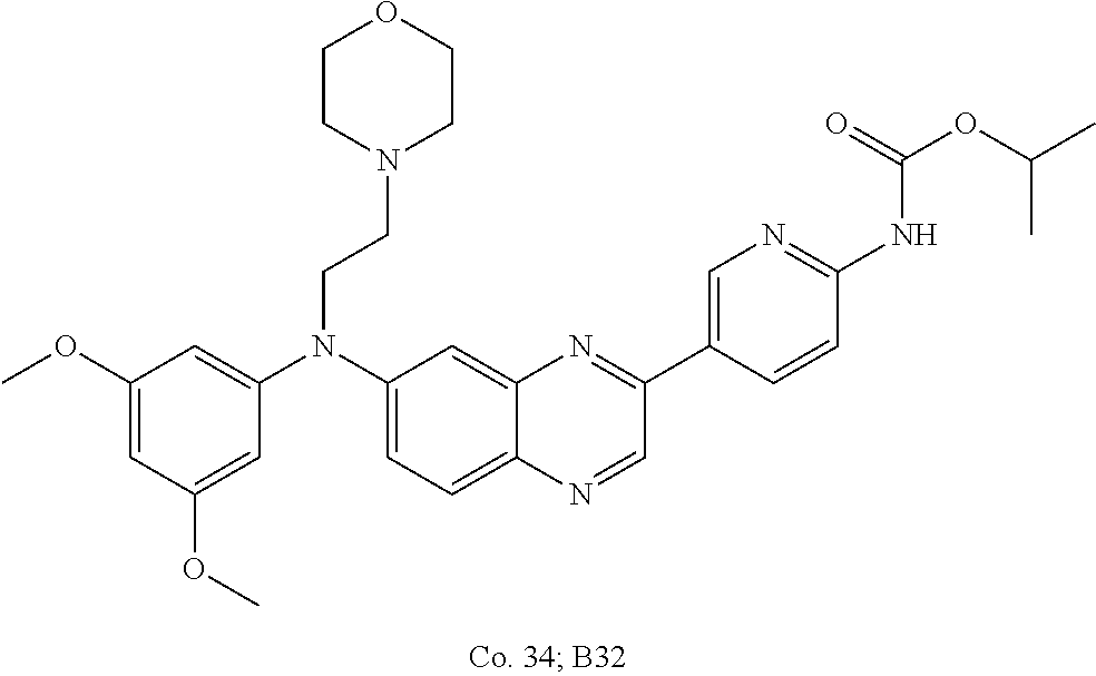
C1(OC)=CC(OC)=CC(N(C2=CC=C3C(=C2)N=C(C2=CN=C(NC(OC(C)C)=O)C=C2)C=N3)CCN2CCOCC2)=C1
